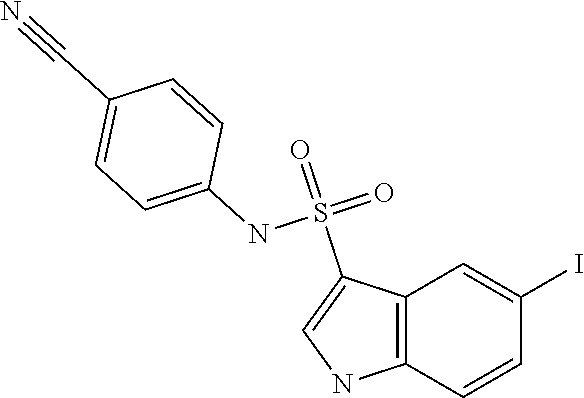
C1(I)=CC2=C(C=C1)NC=C2S(=O)(=O)NC1=CC=C(C#N)C=C1
